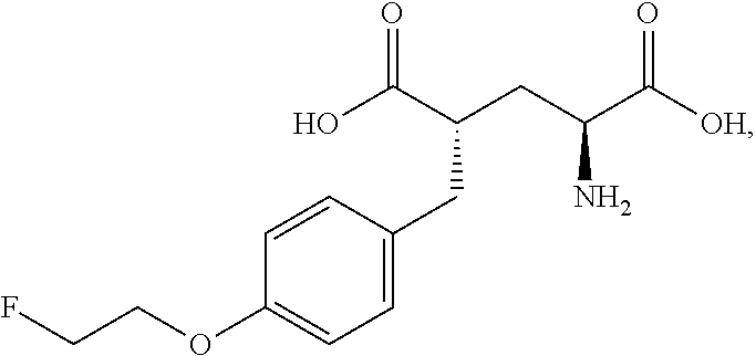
O=C(C(CC(C([OH])=O)N)CC1=CC=C(OCCF)C=C1)O
